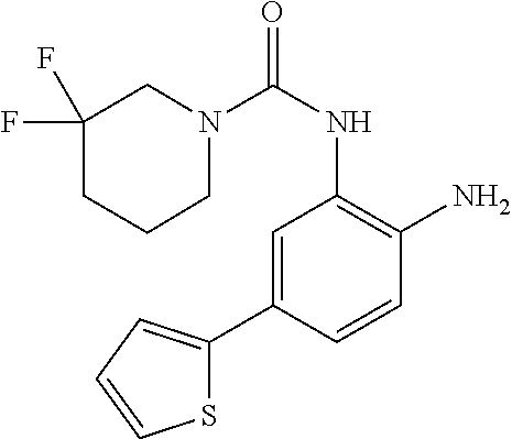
N1(C(NC2=C(N)C=CC(C3=CC=CS3)=C2)=O)CCCC(F)(F)C1
